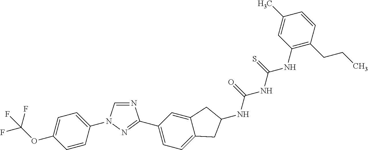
C1=CC(N2C=NC(C3=CC=C4C(=C3)CC(NC(=O)NC(NC3=C(CCC)C=CC(C)=C3)=S)C4)=N2)=CC=C1OC(F)(F)F
